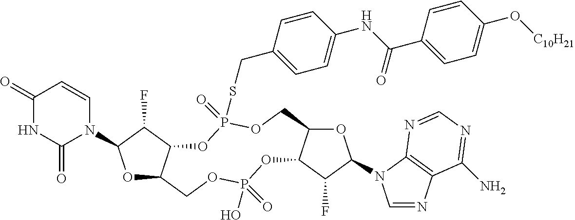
O1C2C(C(F)C1N1C=CC(=O)NC1=O)OP(=O)(SCC1=CC=C(NC(C3=CC=C(O[C10H21])C=C3)=O)C=C1)OCC1C(OP(O)(=O)OC2)C(F)C(N2C=NC3=C2N=CN=C3N)O1
